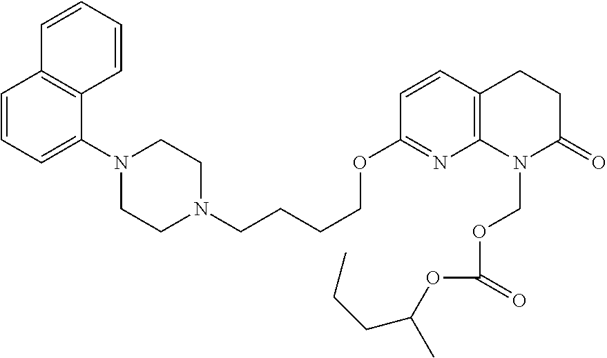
C1=CC=C(N2CCN(CCCCOC3=NC4=C(C=C3)CCC(=O)N4COC(=O)OC(C)CCC)CC2)C2=C1C=CC=C2
